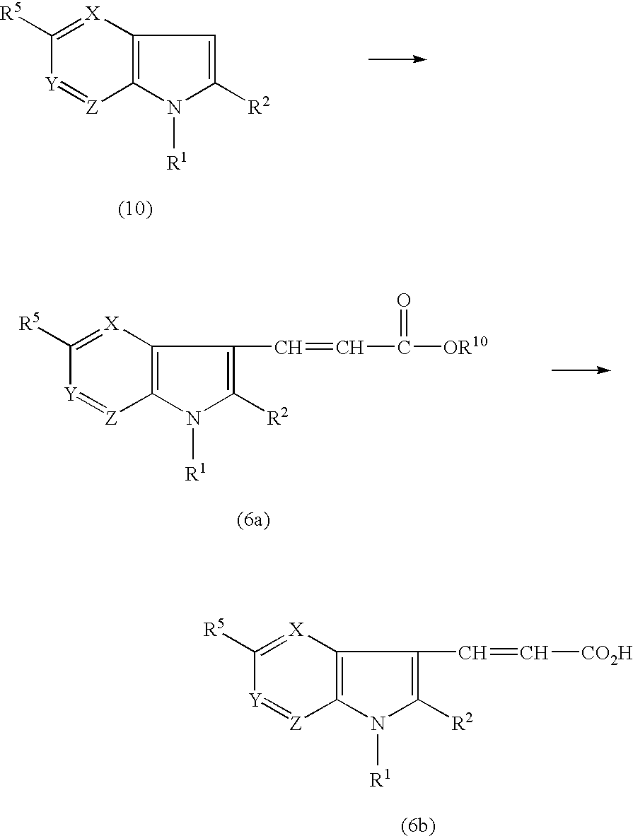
C12=C([X]=C([R5])[Y]=[Z]1)C=C([R2])N2[R1].C12=C([X]=C([R5])[Y]=[Z]1)C(C=CC([OR10])=O)=C([R2])N2[R1].C12=C([X]=C([R5])[Y]=[Z]1)C(C=C[CO2H])=C([R2])N2[R1]
